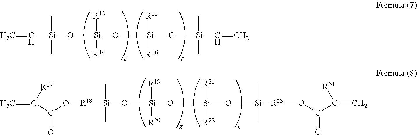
[R18]([Si](C)(C)O[Si](O[Si](O[Si](C)(C)[R23]OC(C(=C)[R24])=O)([R21])[R22])([R19])[R20])OC(C([R17])=C)=O.C([Si](C)(C)O[Si](O[Si](O[Si](C)(C)C=C)([R15])[R16])([R13])[R14])=C
